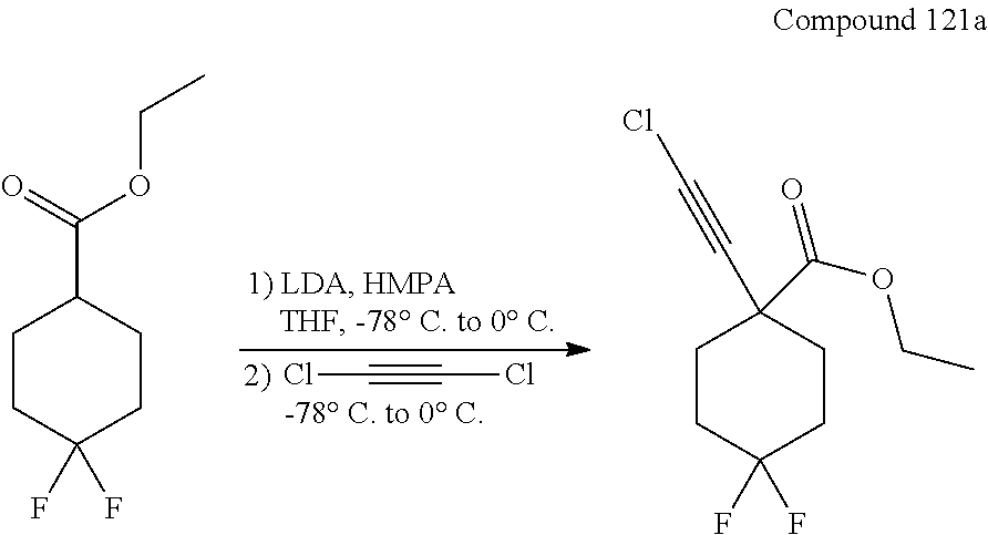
ClC#CCl.C1CC(F)(F)CCC1C(=O)OCC.C1CC(F)(F)CCC1(C#CCl)C(OCC)=O
